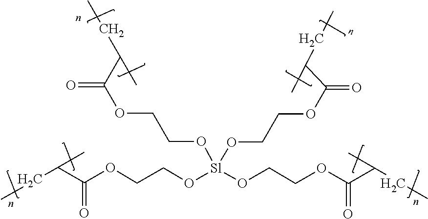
O(CCO[Sl](OCCOC(=O)C(CC)C)(OCCOC(C(C)CC)=O)OCCOC(C(CC)C)=O)C(C(CC)C)=O
